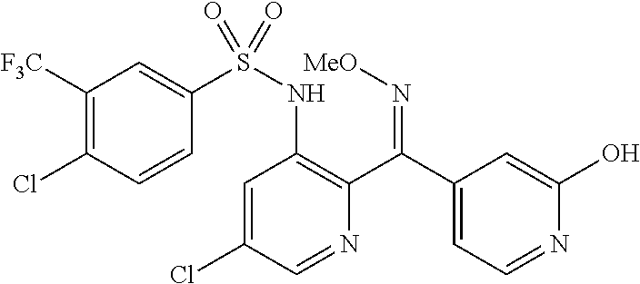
C1=C(Cl)C=NC(C(C2=CC=NC(O)=C2)=N[MeO])=C1NS(=O)(C1=CC([F3C])=C(Cl)C=C1)=O
